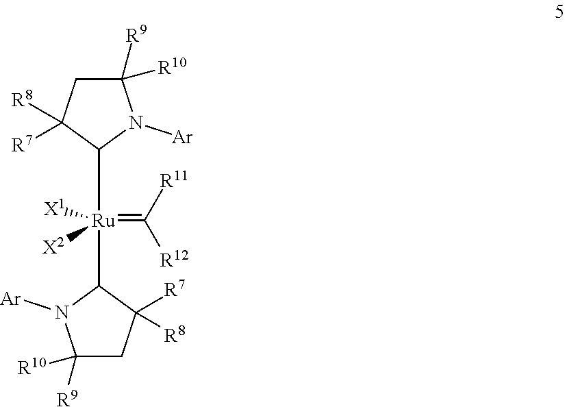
C1([R9])([R10])CC([R8])([R7])C([Ru](=C([R11])[R12])([X1])([X2])C2C([R8])([R7])CC([R9])([R10])N2[Ar])N1[Ar]
